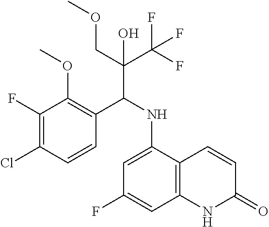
C1=CC(Cl)=C(F)C(OC)=C1C(NC1=CC(F)=CC2=C1C=CC(=O)N2)C(COC)(C(F)(F)F)O
